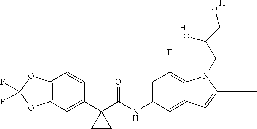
C1(C2(C(NC3=CC(F)=C4C(=C3)C=C(C(C)(C)C)N4CC(CO)O)=O)CC2)=CC2=C(C=C1)OC(F)(F)O2.[H].[H]
